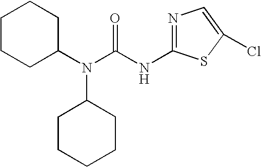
C1CCC(N(C(NC2=NC=C(Cl)S2)=O)C2CCCCC2)CC1
